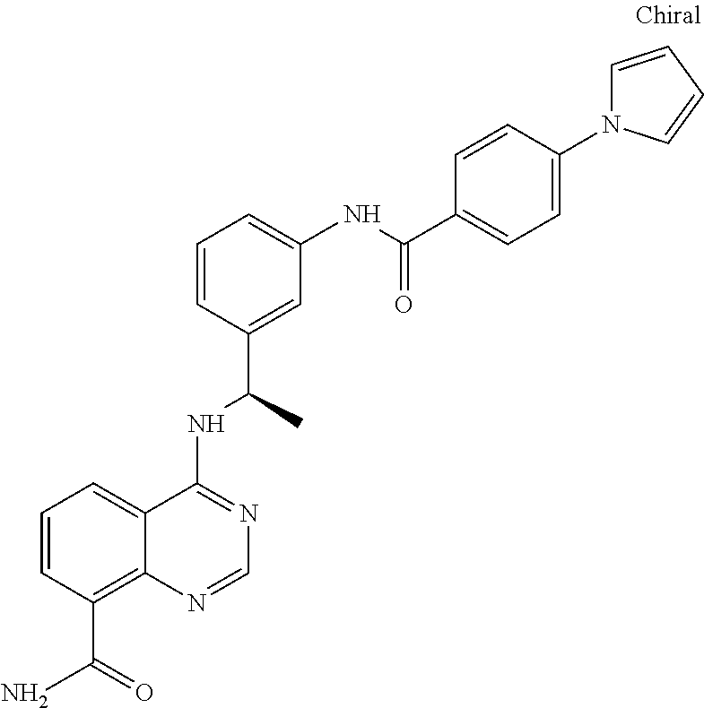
C1=CC(C(N)=O)=C2C(=C1)C(NC(C)C1=CC(NC(C3=CC=C(N4C=CC=C4)C=C3)=O)=CC=C1)=NC=N2
